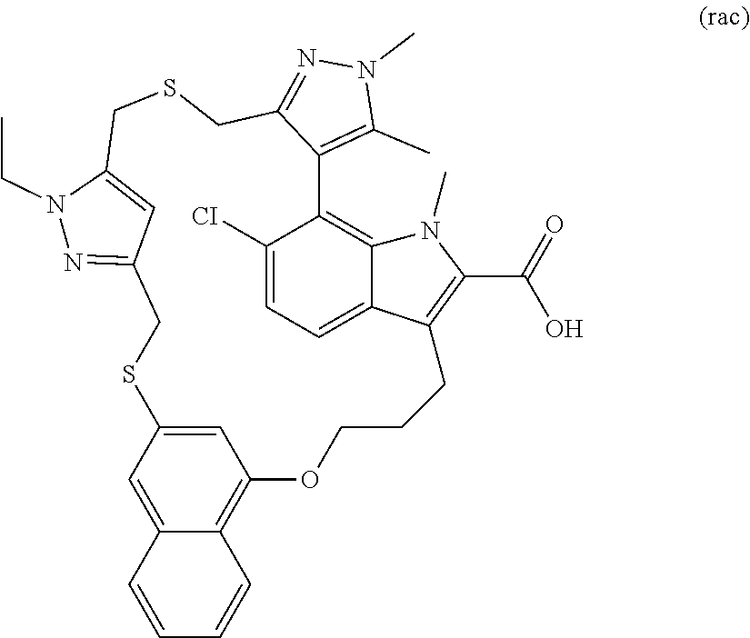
N1=C2C=C(N1CC)CSCC1=NN(C)C(C)=C1C1=C3N(C)C(C(O)=O)=C(C3=CC=C1[CI])CCCOC1=C3C(=CC(=C1)SC2)C=CC=C3
